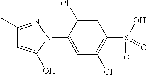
C1(C)=NN(C2=CC(Cl)=C(S(=O)(O)=O)C=C2Cl)C(O)=C1
